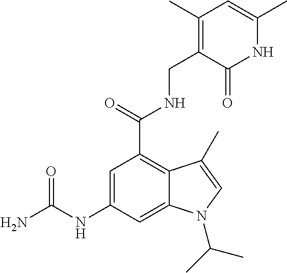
N1C(C)=CC(C)=C(CNC(C2=C3C(=CC(NC(N)=O)=C2)N(C(C)C)C=C3C)=O)C1=O
